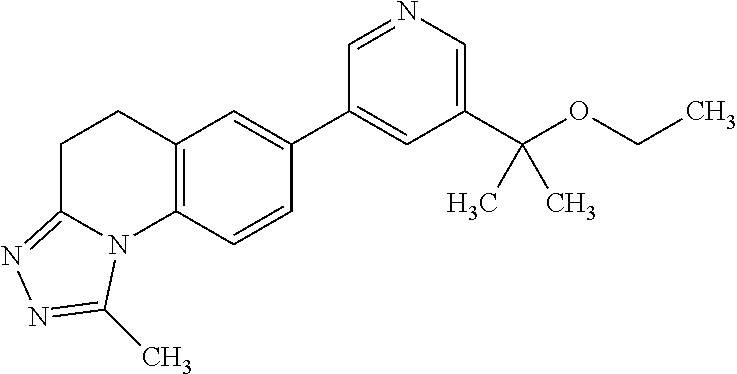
C1(C(OCC)(C)C)=CN=CC(C2=CC3=C(C=C2)N2C(=NN=C2C)CC3)=C1
